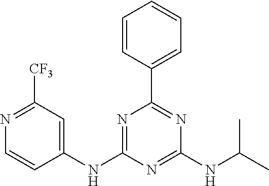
C1=CC(C2=NC(NC(C)C)=NC(NC3=CC([CF3])=NC=C3)=N2)=CC=C1
